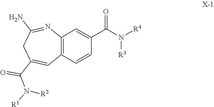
N([R2])(C(=O)C1=CC2=C(N=C(N)C1)C=C(C(N([R4])[R3])=O)C=C2)[R1]
